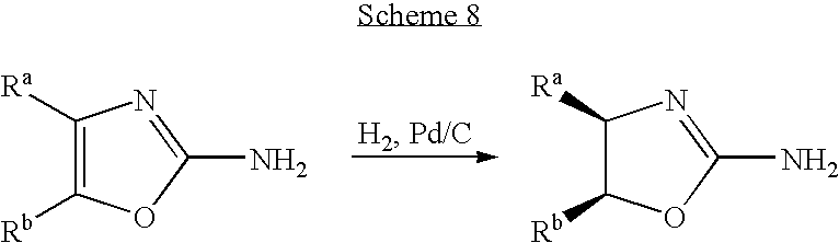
C1([Ra])=C([Rb])OC(N)=N1.C1([Ra])C([Rb])OC(N)=N1
